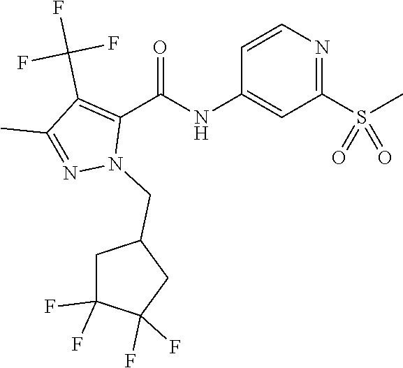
C1=CN=C(S(C)(=O)=O)C=C1NC(C1=C(C(F)(F)F)C(C)=NN1CC1CC(F)(F)C(F)(F)C1)=O
